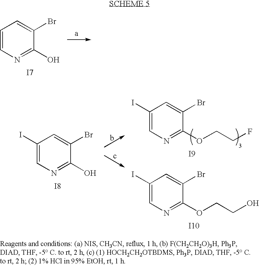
C1=CN=C(O)C(Br)=C1.[I7].C1(I)=CN=C(OCCF)C(Br)=C1.C1(I)=CN=C(OCCO)C(Br)=C1.C1(I)=CN=C(O)C(Br)=C1.[I8].[I9].[I10]
